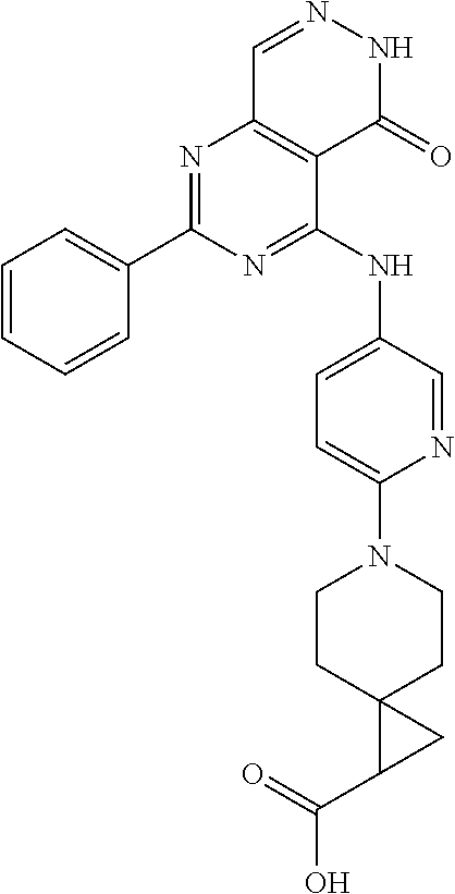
N1=C(NC2=CC=C(N3CCC4(CC3)C(C(O)=O)C4)N=C2)C2=C(N=C1C1=CC=CC=C1)C=NNC2=O
